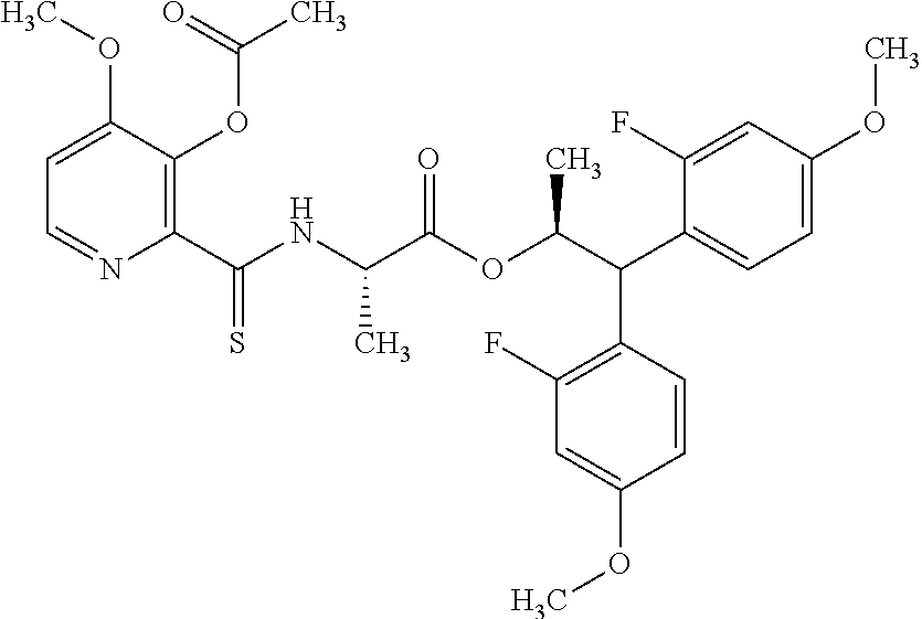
C1=C(OC)C(OC(C)=O)=C(C(NC(C(OC(C(C2=CC=C(OC)C=C2F)C2=C(F)C=C(OC)C=C2)C)=O)C)=S)N=C1
